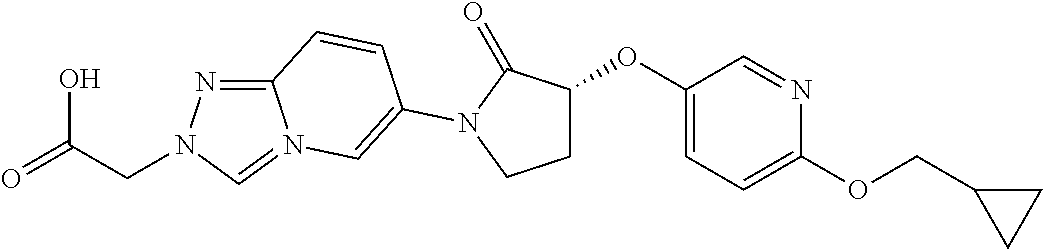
C12=NN(CC(O)=O)C=N1C=C(N1C(=O)C(OC3=CC=C(OCC4CC4)N=C3)CC1)C=C2
